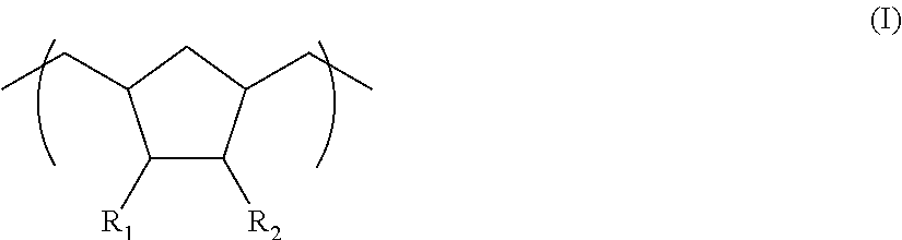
C1([R1])C([R2])C(CC)CC1CC
